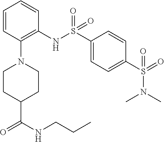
O=S(=O)(N(C)C)C1=CC=C(S(=O)(=O)NC2=C(N3CCC(C(=O)NCCC)CC3)C=CC=C2)C=C1
